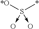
[*O]S(*)(->O)->O
